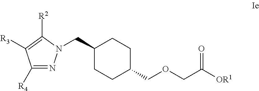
C1([R4])=NN(CC2CCC(COCC(=O)[OR1])CC2)C([R2])=C1[R3]
